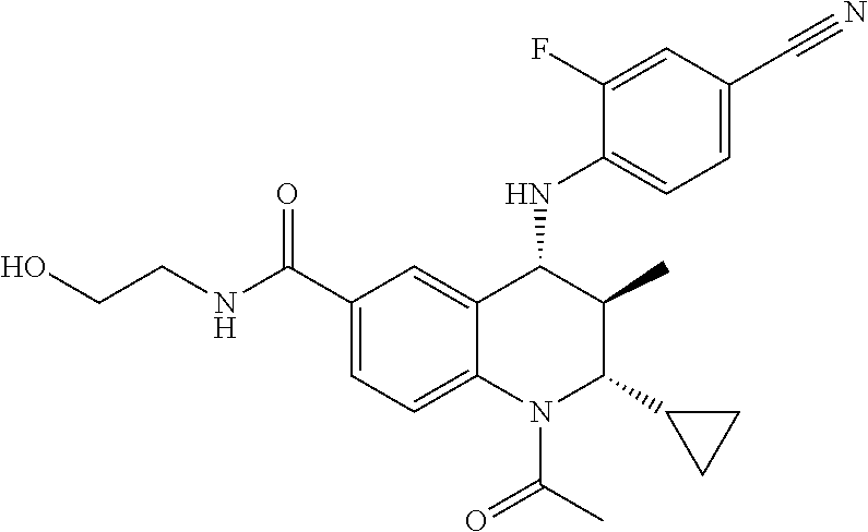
C1(C(NCCO)=O)=CC=C2C(=C1)C(NC1=CC=C(C#N)C=C1F)C(C)C(C1CC1)N2C(C)=O
